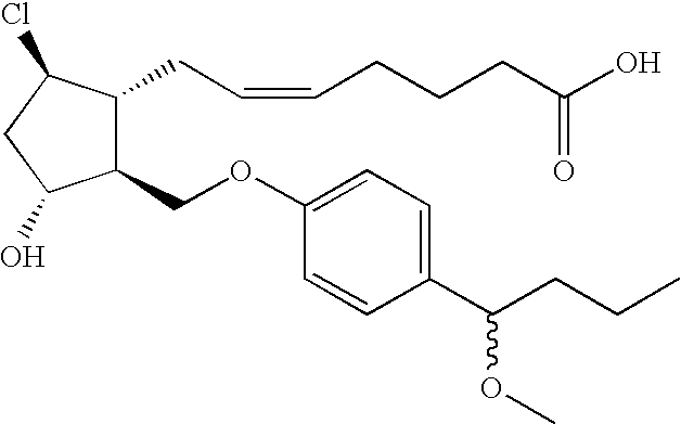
C1(OCC2C(CC=CCCCC(O)=O)C(Cl)CC2O)=CC=C(C(CCC)OC)C=C1
